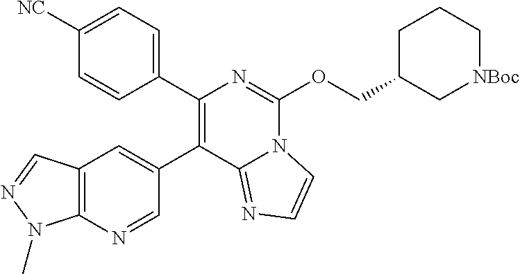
C1([NC])=CC=C(C2=C(C3=CC4=C(N=C3)N(C)N=C4)C3=NC=CN3C(OCC3C[NBoc]CCC3)=N2)C=C1
